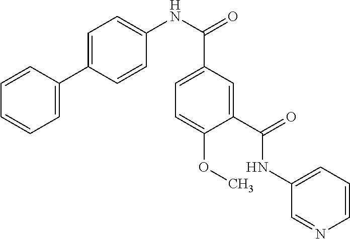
C1=CC=CC=C1C1=CC=C(NC(C2=CC=C(OC)C(C(=O)NC3=CC=CN=C3)=C2)=O)C=C1
